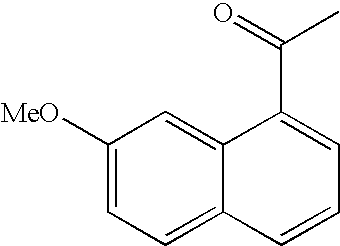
C1=C([MeO])C=C2C(=C1)C=CC=C2C(C)=O
